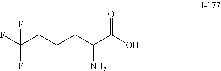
C(C(CC(C(O)=O)N)C)C(F)(F)F
